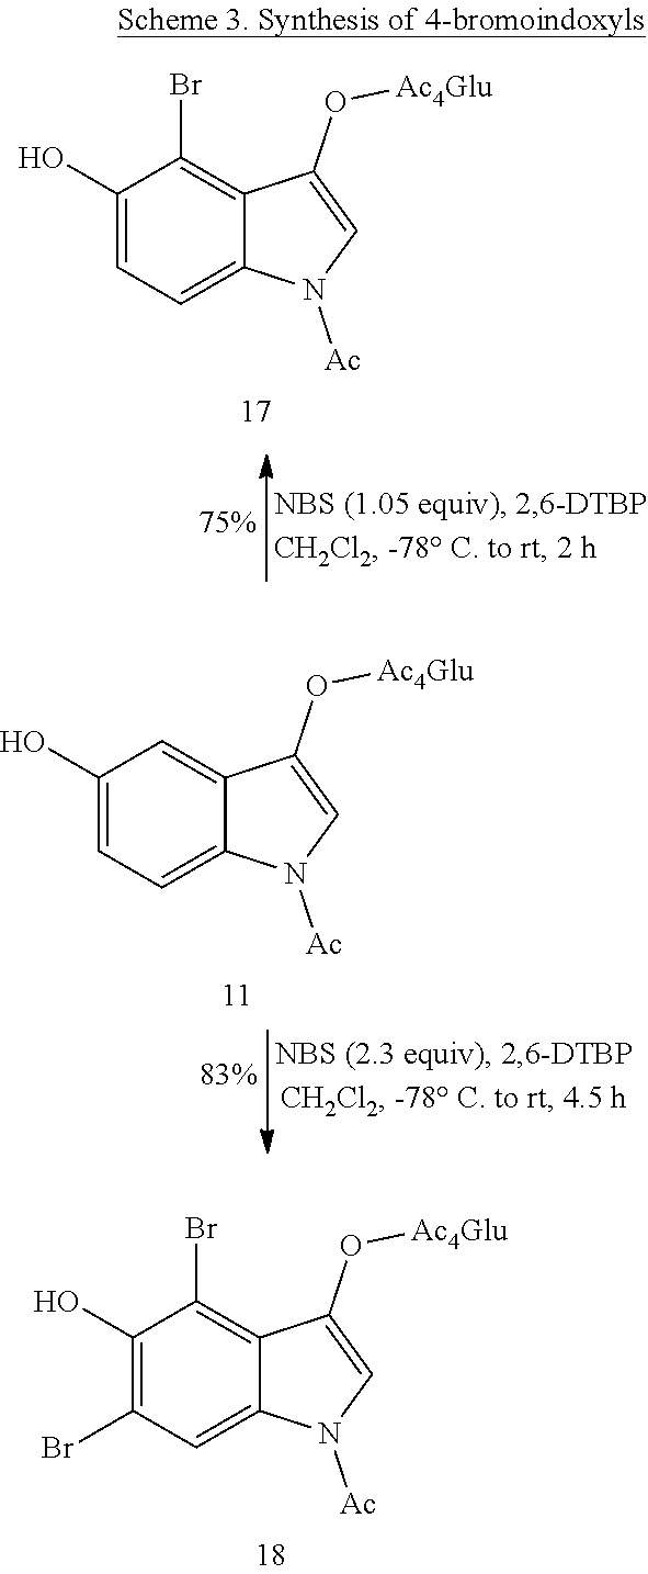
C1(O)=C(Br)C=C2C(=C1Br)C(O[Ac4Glu])=CN2[Ac].C1(O)=CC=C2C(=C1Br)C(O[Ac4Glu])=CN2[Ac].C1(O)=CC=C2C(=C1)C(O[Ac4Glu])=CN2[Ac]
